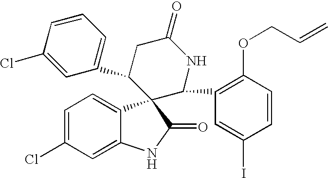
C1(C2CC(=O)NC(C3=C(OCC=C)C=CC(I)=C3)C23C2=CC=C(Cl)C=C2NC3=O)=CC=CC(Cl)=C1
